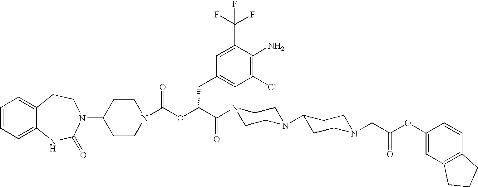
C12=CC=CC=C1NC(=O)N(C1CCN(C(OC(C(=O)N3CCN(C4CCN(CC(OC5=CC6=C(C=C5)CCC6)=O)CC4)CC3)CC3=CC(Cl)=C(N)C(C(F)(F)F)=C3)=O)CC1)CC2
